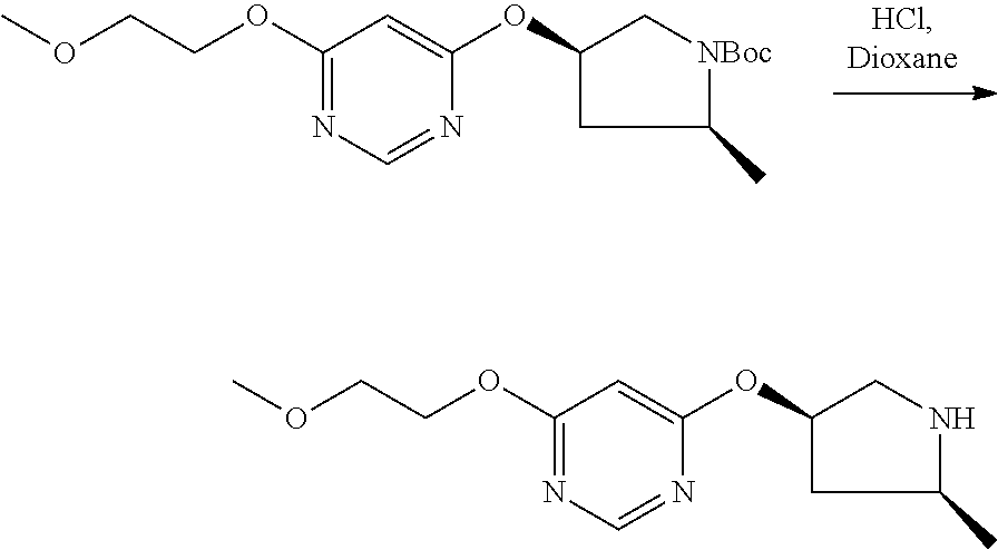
C1(OCCOC)=NC=NC(OC2CC(C)[NBoc]C2)=C1.C1(OCCOC)=NC=NC(OC2CC(C)NC2)=C1
